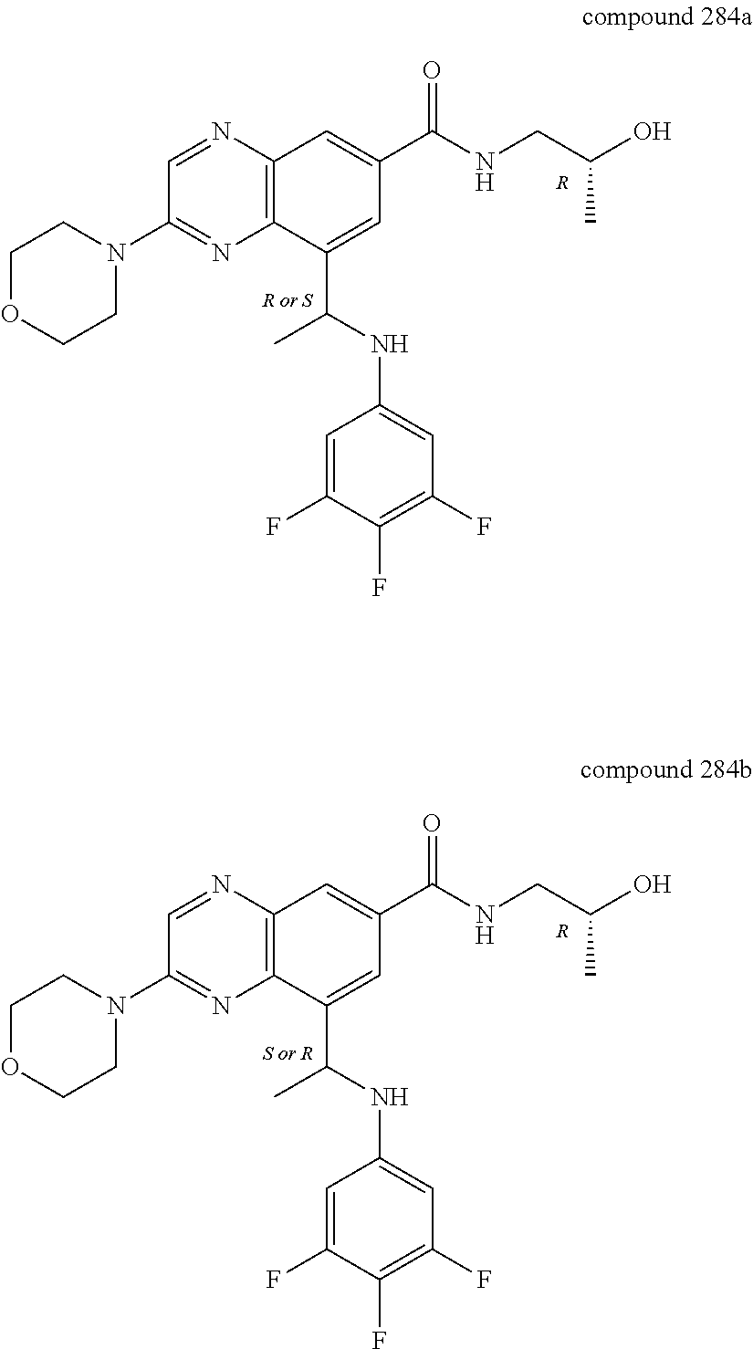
C12=C(N=CC(N3CCOCC3)=N1)C=C(C(NCC(O)C)=O)C=C2C(NC1=CC(F)=C(F)C(F)=C1)C.[R].C12=C(N=CC(N3CCOCC3)=N1)C=C(C(NCC(O)C)=O)C=C2C(NC1=CC(F)=C(F)C(F)=C1)C.[R]
